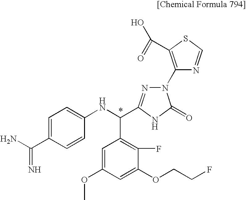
C1=C(C(=N)N)C=CC(NC(C2=C(F)C(OCCF)=CC(OC)=C2)C2=NN(C3=C(C(O)=O)SC=N3)C(=O)N2)=C1
